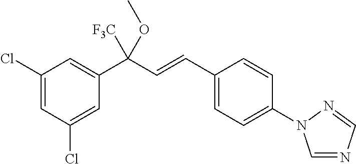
C1(Cl)=CC(Cl)=CC(C(C=CC2=CC=C(N3C=NC=N3)C=C2)([F3C])OC)=C1
